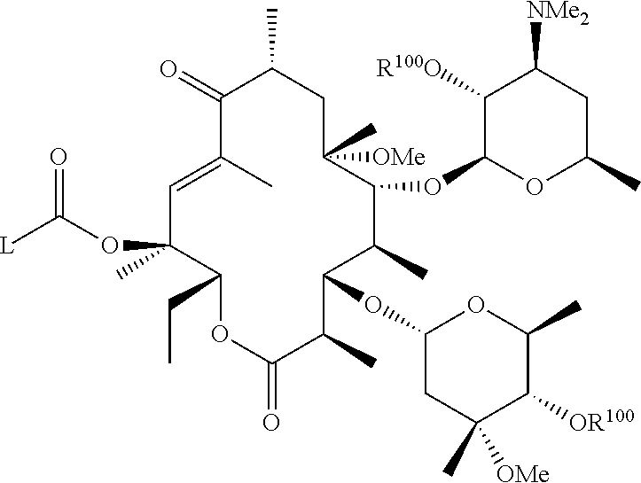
C1(=O)C(C)=CC(C)(OC([L])=O)C(CC)OC(=O)C(C)C(OC2CC(C)([OMe])C([OR100])C(C)O2)C(C)C(OC2OC(C)CC([NMe2])C2[R100O])C(C)([OMe])CC1C
